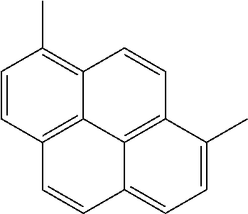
C12=C3C=CC(C)=C1C=CC1=C2C(=CC=C1C)C=C3
